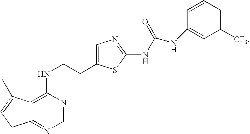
C1(NCCC2=CN=C(NC(NC3=CC([CF3])=CC=C3)=O)S2)=C2C(=NC=N1)CC=C2C
